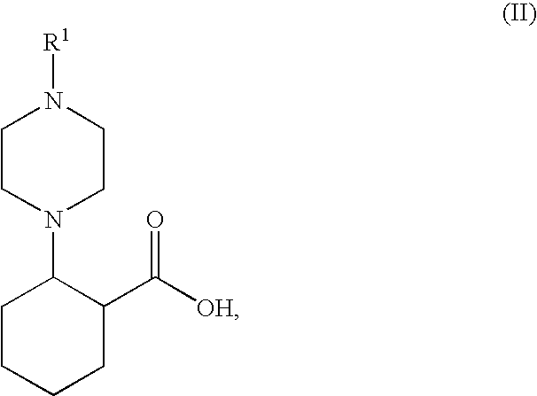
[R1]N1CCN(C2CCCCC2C([OH])=O)CC1
